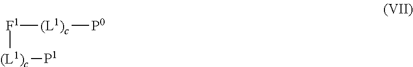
[F1]([(L1)c][P1])[(L1)c][P0]
